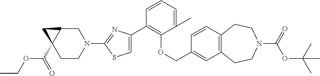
C1(C2=C(OCC3=CC4=C(C=C3)CCN(C(=O)OC(C)(C)C)CC4)C(C)=CC=C2)=CSC(N2CC3C(C(=O)OCC)(CC2)C3)=N1
